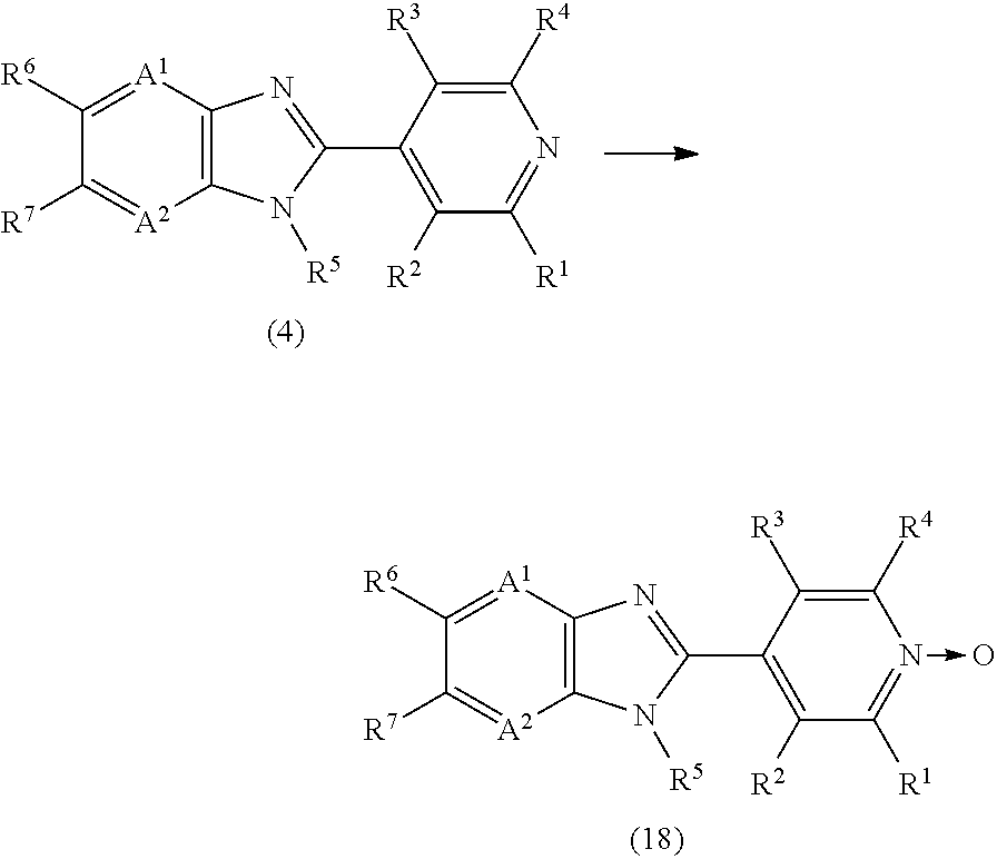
C1([R6])=[A1]C2=C([A2]=C1[R7])N([R5])C(C1=C([R2])C([R1])=N(->O)C([R4])=C1[R3])=N2.C1([R6])=[A1]C2=C([A2]=C1[R7])N([R5])C(C1=C([R2])C([R1])=NC([R4])=C1[R3])=N2
